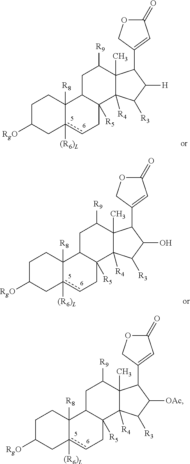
C1C([RgO])Cc2([(R6)L])cCC3([R5])C(C2([R8])C1)CC([R9])C1(C)C3([R4])C([R3])C([OAc])C1C1=CC(=O)OC1.C1C([RgO])Cc2([(R6)L])cCC3([R5])C(C2([R8])C1)CC([R9])C1(C)C3([R4])C([R3])C([H])C1C1=CC(=O)OC1.C1C([RgO])Cc2([(R6)L])cCC3([R5])C(C2([R8])C1)CC([R9])C1(C)C3([R4])C([R3])C(O)C1C1=CC(=O)OC1
